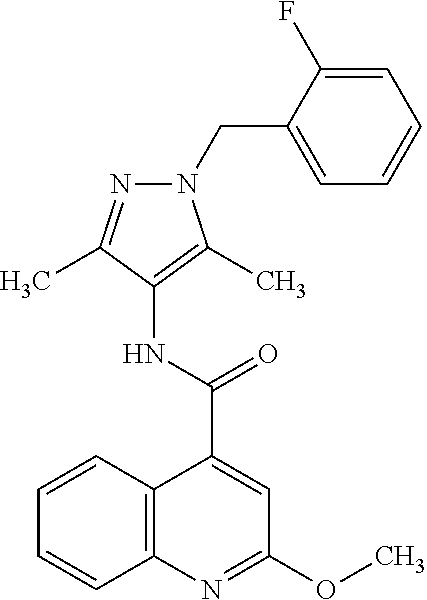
C12=C(N=C(OC)C=C1C(NC1=C(C)N(CC3=CC=CC=C3F)N=C1C)=O)C=CC=C2
